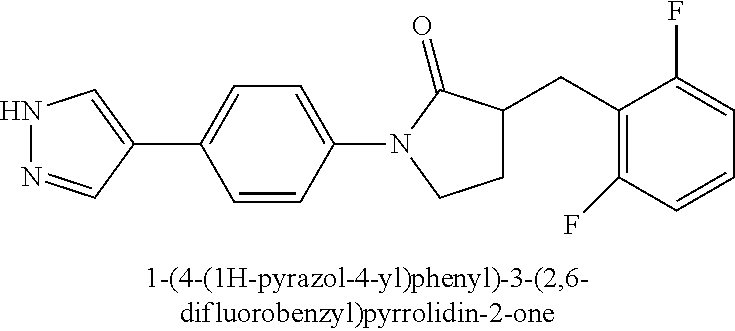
N1N=CC(C2=CC=C(N3C(=O)C(CC4=C(F)C=CC=C4F)CC3)C=C2)=C1
